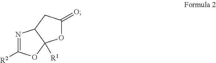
N1=C([R2])OC2([R1])C1CC(=O)O2
